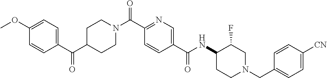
C1CN(C(C2=NC=C(C(=O)NC3C(F)CN(CC4=CC=C([CN])C=C4)CC3)C=C2)=O)CCC1C(C1=CC=C(OC)C=C1)=O
